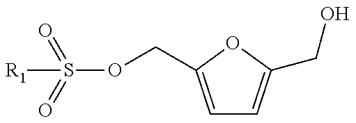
S(OCC1=CC=C(CO)O1)(=O)(=O)[R1]
